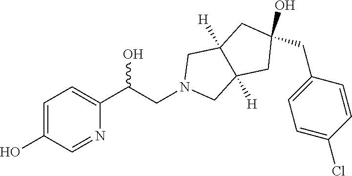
N1(CC(O)C2=CC=C(O)C=N2)CC2([H])C([H])(C1)CC(CC1=CC=C(Cl)C=C1)(O)C2
